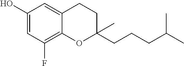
C1(O)=CC(F)=C2C(=C1)CCC(CCCC(C)C)(C)O2
